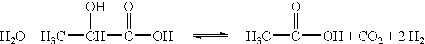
[H2O + H3C]C(C(O)=O)O.CC([OH + CO2 + 2 H2])=O
